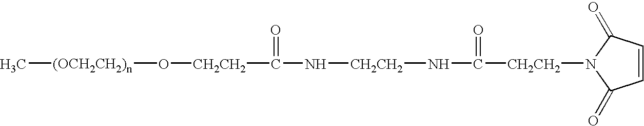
C1=CC(=O)N([CH2CH2]C(N[CH2CH2]NC(=O)[CH2CH2]O[(OCH2CH2)n]C)=O)C1=O
